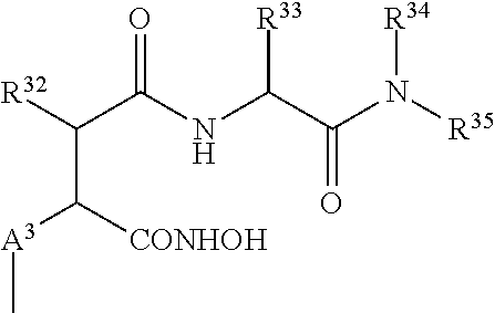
C(C([CONHOH])[A3]C)([R32])C(NC(C(N([R35])[R34])=O)[R33])=O
